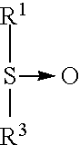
[R1]S([R3])->O
